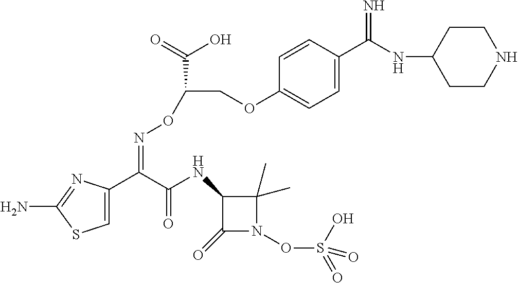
C1=C(C(C(NC2C(=O)N(OS(=O)(O)=O)C2(C)C)=O)=NOC(C(O)=O)COC2=CC=C(C(NC3CCNCC3)=N)C=C2)N=C(N)S1
